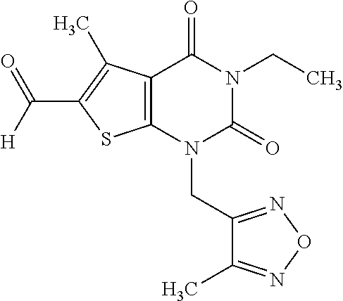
C12=C(N(CC3=NON=C3C)C(=O)N(CC)C1=O)SC(C(=O)[H])=C2C
